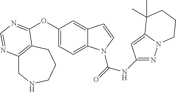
C12=C(CCCNC1)C(OC1=CC=C3C(=C1)C=CN3C(=O)NC1=NN3C(=C1)C(C)(C)CCC3)=NC=N2
